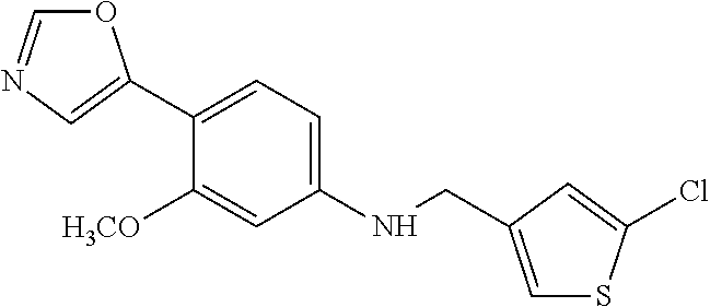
O1C=NC=C1C1=CC=C(NCC2=CSC(Cl)=C2)C=C1[H3CO]
